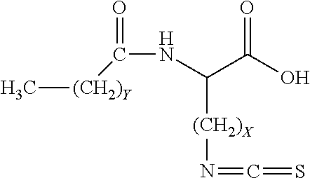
O=C(O)C(NC(=O)[(CH2)Y]C)[(CH2)X]N=C=S
